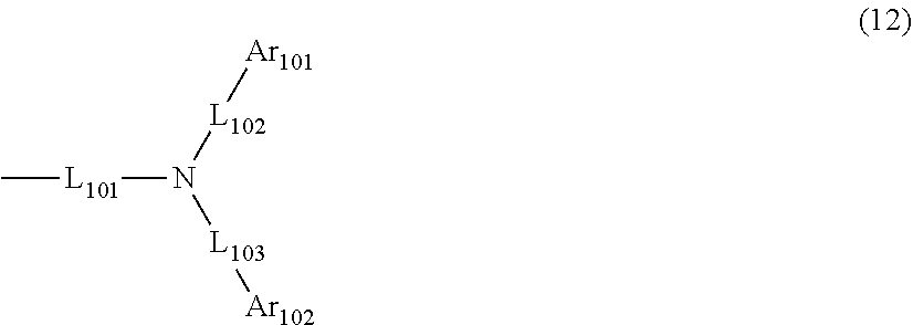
C[L101]N([L103][Ar102])[L102][Ar101]
